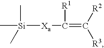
C[Si]([Xa]C(=C([R3])[R2])[R1])(C)C
